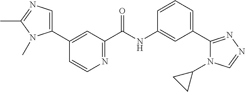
C1(C2=CC(C(NC3=CC(C4=NN=CN4C4CC4)=CC=C3)=O)=NC=C2)=CN=C(C)N1C
